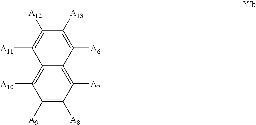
C1([A11])=C([A12])C([A13])=C([A6])C2=C([A7])C([A8])=C([A9])C([A10])=C12
